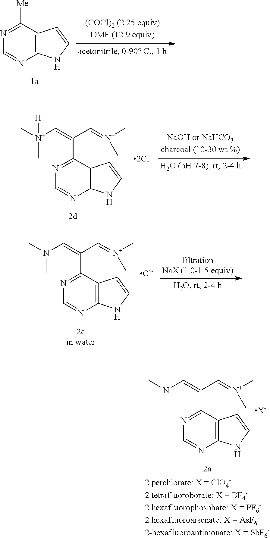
[X-].N1=C(C(=CN(C)C)C=[N+](C)C)C2=C(N=C1)NC=C2.N1=C([Me])C2=C(N=C1)NC=C2.[2Cl-].N1=C(C(=C[N+](C)(C)[H])C=[N+](C)C)C2=C(N=C1)NC=C2.[Cl-].N1=C(C(=CN(C)C)C=[N+](C)C)C2=C(N=C1)NC=C2
